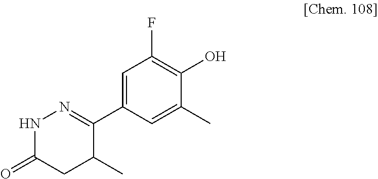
C1=C(C2=NNC(=O)CC2C)C=C(C)C(O)=C1F
